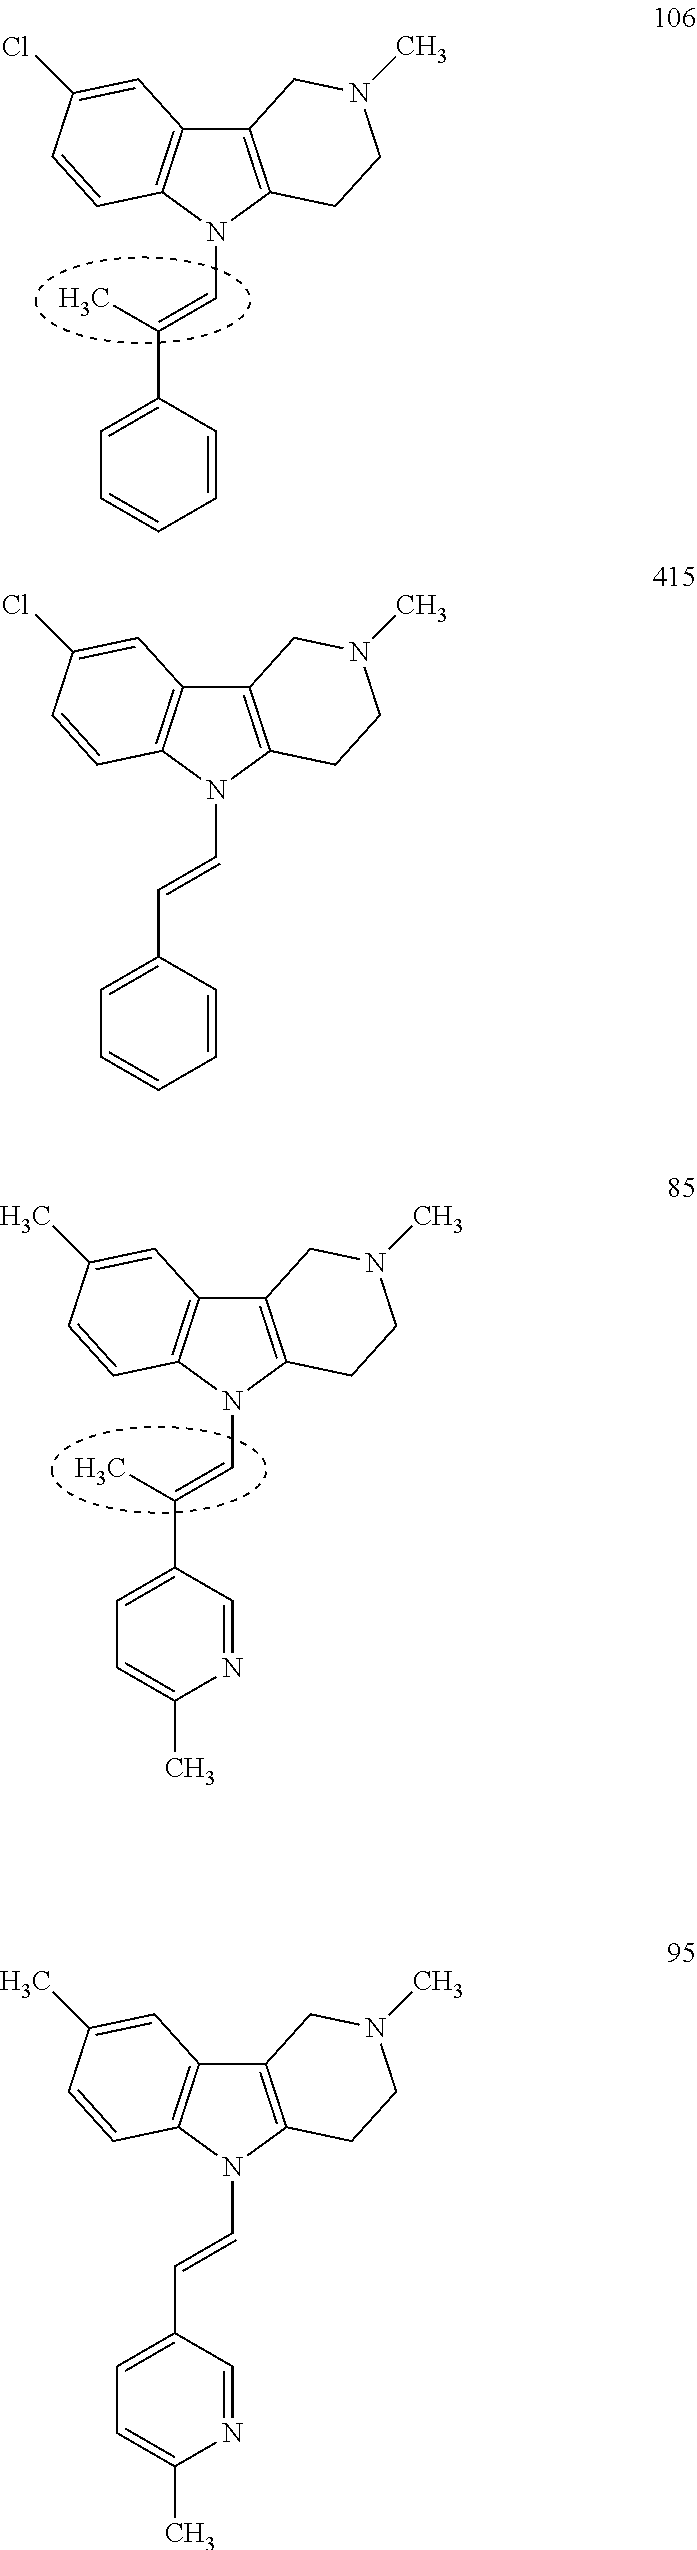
C12=C(N(C=C(C3=CC=CC=C3)C)C3=C1C=C(Cl)C=C3)CCN(C)C2.C12=C(N(C=CC3=CC=CC=C3)C3=C1C=C(Cl)C=C3)CCN(C)C2.C12=C(N(C=C(C3=CC=C(C)N=C3)C)C3=C1C=C(C)C=C3)CCN(C)C2.C12=C(N(C=CC3=CC=C(C)N=C3)C3=C1C=C(C)C=C3)CCN(C)C2
